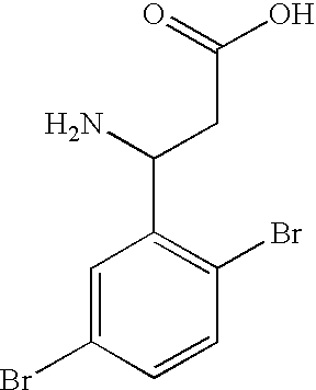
C(C(=O)O)C(N)C1=C(Br)C=CC(Br)=C1
